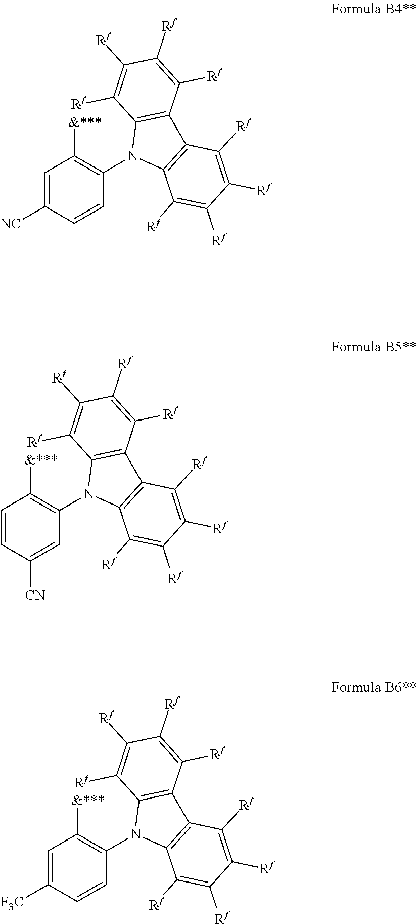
C1=C([NC])C=CC(N2C3=C(C4=C2C([Rf])=C([Rf])C([Rf])=C4[Rf])C([Rf])=C([Rf])C([Rf])=C3[Rf])=C1[&***].C1=CC([CN])=CC(N2C3=C(C4=C2C([Rf])=C([Rf])C([Rf])=C4[Rf])C([Rf])=C([Rf])C([Rf])=C3[Rf])=C1[&***].C1=C([F3C])C=CC(N2C3=C(C4=C2C([Rf])=C([Rf])C([Rf])=C4[Rf])C([Rf])=C([Rf])C([Rf])=C3[Rf])=C1[&***]
